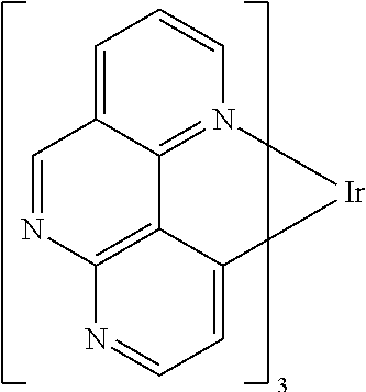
C1=C2C3=N(C=C1)[Ir]C1=CC=NC(=C31)N=C2
